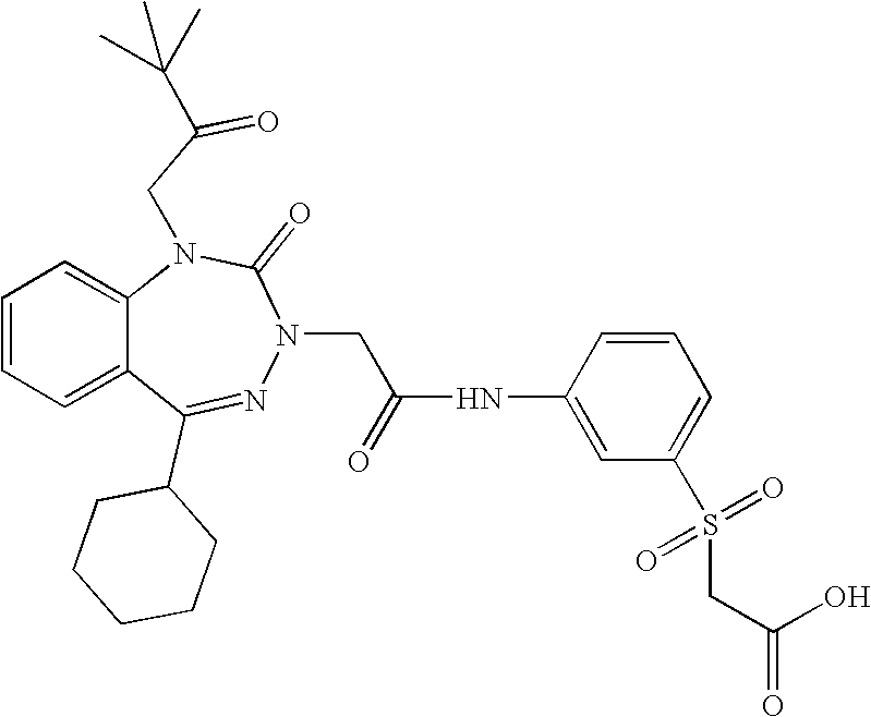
C1=CC=C2C(=C1)N(CC(=O)C(C)(C)C)C(=O)N(CC(NC1=CC(S(=O)(=O)CC(O)=O)=CC=C1)=O)N=C2C1CCCCC1
